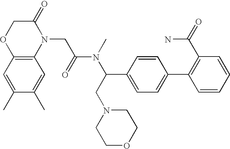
C1=CC(C(N)=O)=C(C2=CC=C(C(CN3CCOCC3)N(C)C(=O)CN3C(=O)COC4=C3C=C(C)C(C)=C4)C=C2)C=C1
